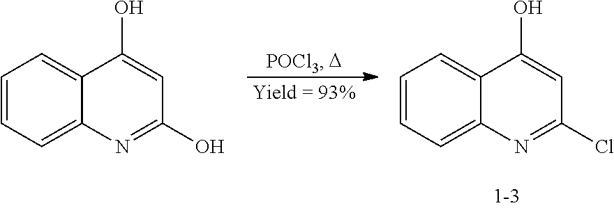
C1=CC=C2C(=C1)C(O)=CC(Cl)=N2.C1=CC=C2C(=C1)C(O)=CC(O)=N2
